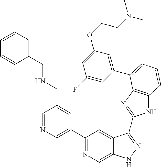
C1(C2=NC=C3C(=C2)C(C2=NC4=C(N2)C=CC=C4C2=CC(OCCN(C)C)=CC(F)=C2)=NN3)=CN=CC(CNCC2=CC=CC=C2)=C1
